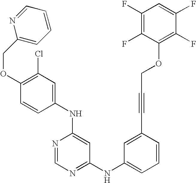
C1(NC2=CC(Cl)=C(OCC3=CC=CC=N3)C=C2)=CC(NC2=CC=CC(C#CCOC3=C(F)C(F)=CC(F)=C3F)=C2)=NC=N1
